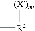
C[R2][(X)m]
